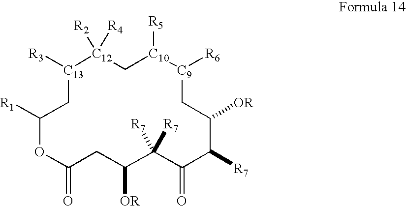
[C13]1([R3])CC([R1])OC(=O)CC([OR])C([R7])([R7])C(=O)C([R7])C([OR])C[C9]([R6])[C10]([R5])C[C12]1([R2])[R4]
